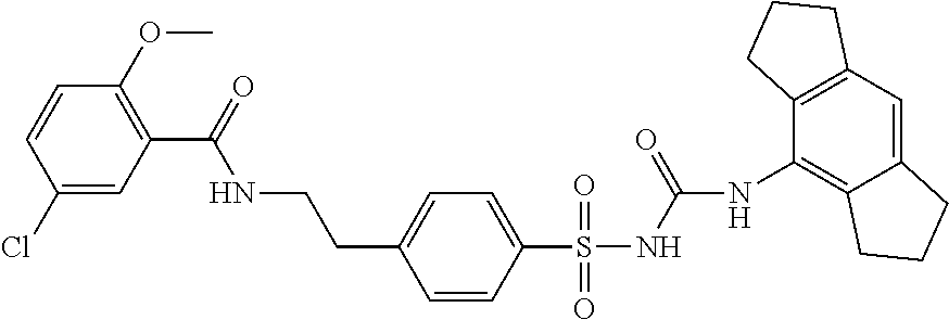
C1(C(NCCC2=CC=C(S(NC(=O)NC3=C4C(=CC5=C3CCC5)CCC4)(=O)=O)C=C2)=O)=C(OC)C=CC(Cl)=C1
